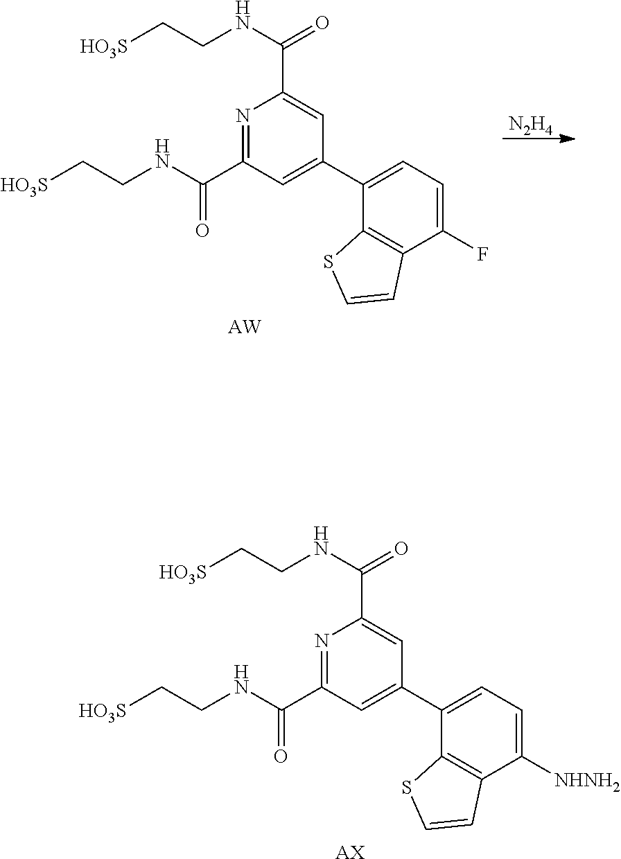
[N2H4].N1=C(C(NCC[HO3S])=O)C=C(C2=CC=C(F)C3=C2SC=C3)C=C1C(NCC[HO3S])=O.[AW].N1=C(C(NCC[HO3S])=O)C=C(C2=CC=C([NHNH2])C3=C2SC=C3)C=C1C(NCC[HO3S])=O.[AX]
